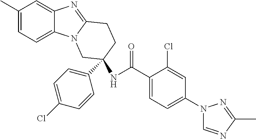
C1(C)=CC=C2C(=C1)N=C1N2CC(C2=CC=C(Cl)C=C2)(NC(C2=CC=C(N3C=NC(C)=N3)C=C2Cl)=O)CC1
